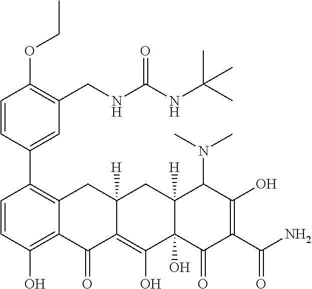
C1(C2=C3C(=C(O)C=C2)C(=O)C2=C(O)C4(O)C([H])(CC2([H])C3)C(N(C)C)C(O)=C(C(N)=O)C4=O)=CC(CNC(NC(C)(C)C)=O)=C(OCC)C=C1
